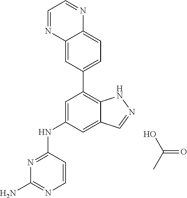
N1=C(NC2=CC(C3=CC=C4C(=C3)N=CC=N4)=C3C(=C2)C=NN3)C=CN=C1N.OC(=O)C
